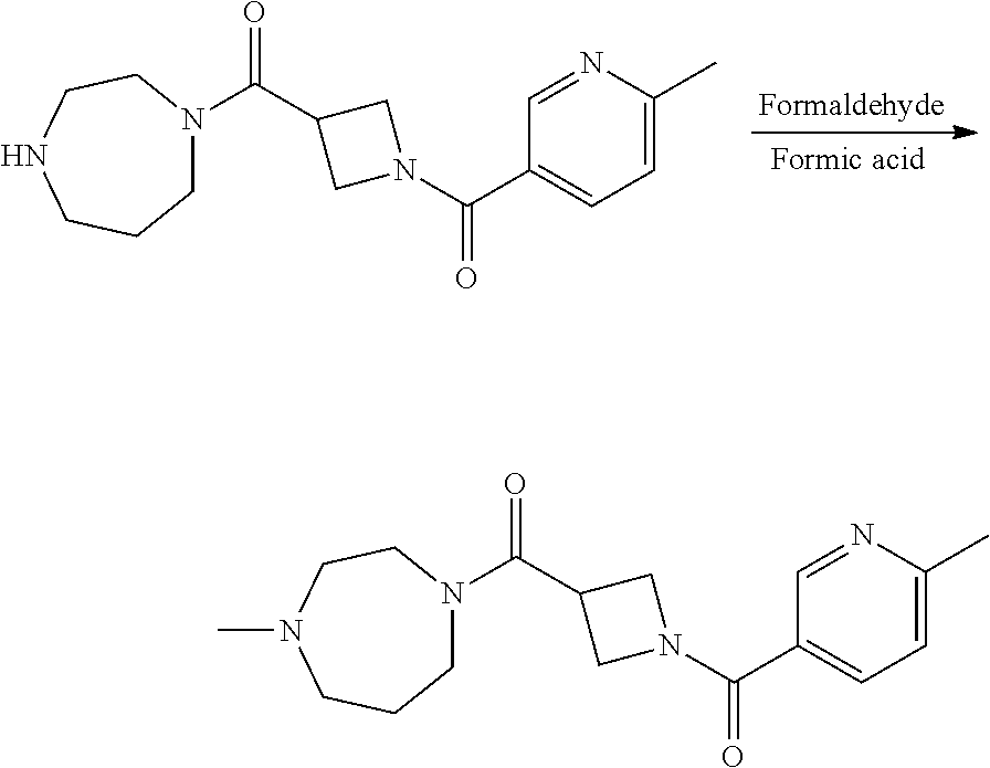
C1N(C(C2CN(C(=O)C3=CC=C(C)N=C3)C2)=O)CCNCC1.C1N(C(C2CN(C(=O)C3=CC=C(C)N=C3)C2)=O)CCN(C)CC1
